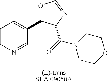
C1(C2=CC=CN=C2)OC=NC1C(=O)N1CCOCC1
